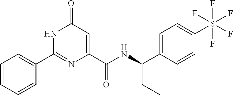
C1=CC=CC(C2=NC(C(=O)NC(CC)C3=CC=C(S(F)(F)(F)(F)F)C=C3)=CC(=O)N2)=C1
